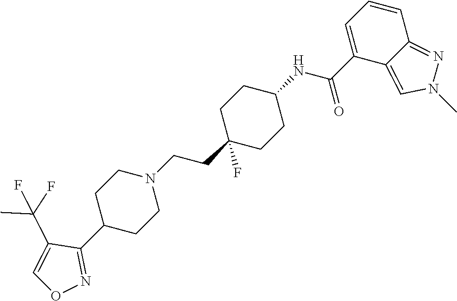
C1(C2=NOC=C2C(F)(C)F)CCN(CCC2(F)CCC(NC(C3=CC=CC4=NN(C)C=C34)=O)CC2)CC1
